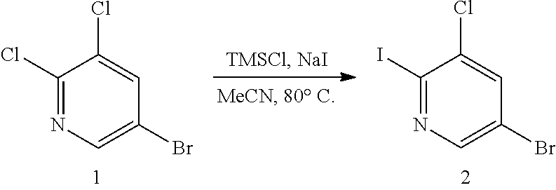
C1(Cl)=CC(Br)=CN=C1Cl.C1(Cl)=CC(Br)=CN=C1I
